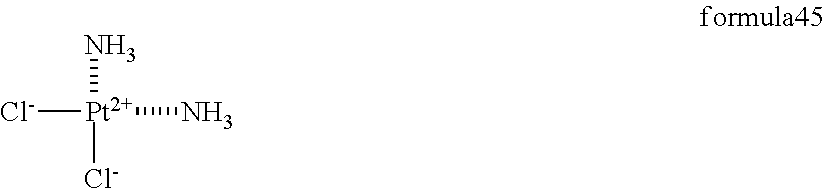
[Cl-][Pt](N)([Cl-])N
